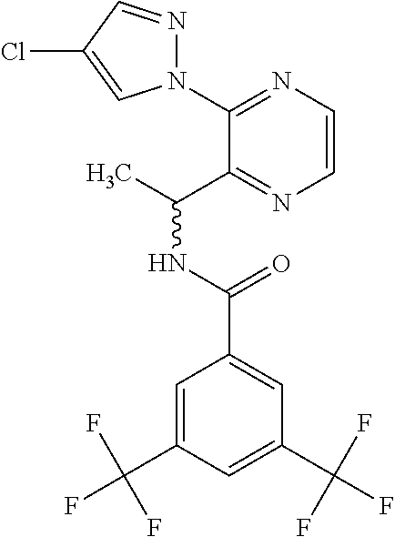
C1(N2N=CC(Cl)=C2)=NC=CN=C1C(C)NC(=O)C1=CC(C(F)(F)F)=CC(C(F)(F)F)=C1
